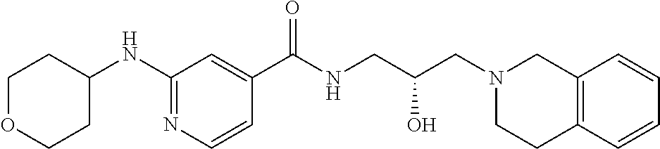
C1=CN=C(NC2CCOCC2)C=C1C(NCC(CN1CC2=C(CC1)C=CC=C2)O)=O
